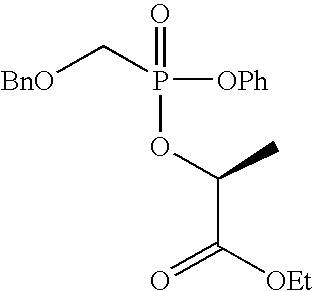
[BnO]CP([OPh])(OC(C)C([OEt])=O)=O
